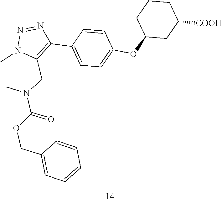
N(C(OCC1=CC=CC=C1)=O)(CC1=C(C2=CC=C(OC3CCCC([COOH])C3)C=C2)N=NN1C)C
